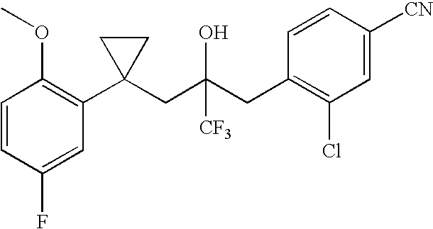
C1(F)=CC(C2(CC(CC3=C(Cl)C=C([CN])C=C3)([CF3])O)CC2)=C(OC)C=C1
